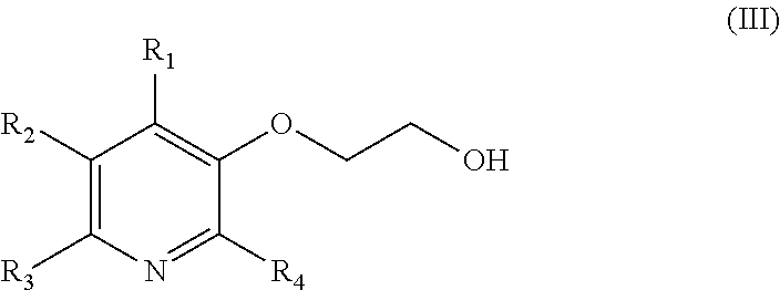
C1([R2])=C([R3])N=C([R4])C(OCCO)=C1[R1]
